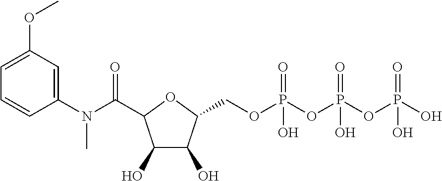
C1(O)C(O)C(COP(OP(OP(O)(=O)O)(=O)O)(=O)O)OC1C(N(C1=CC(OC)=CC=C1)C)=O
